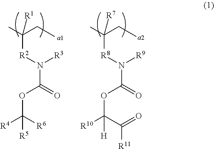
CC(CC)([R7])[R8]N([R9])C(OC([R10])(C(=O)[R11])[H])=O.CC(CC)([R1])[R2]N([R3])C(OC([R4])([R6])[R5])=O
